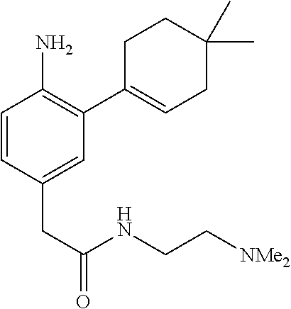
C1=CC(CC(NCC[NMe2])=O)=CC(C2=CCC(C)(C)CC2)=C1N
